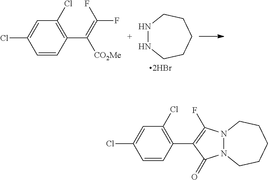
N1NCCCCC1.C1=CC(C(=C(F)F)[CO2Me])=C(Cl)C=C1Cl.C1=CC(C2=C(F)N3N(C2=O)CCCCC3)=C(Cl)C=C1Cl
